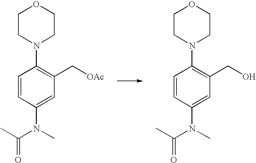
C1CN(C2=C(C[OAc])C=C(N(C)C(C)=O)C=C2)CCO1.C1CN(C2=C(CO)C=C(N(C)C(C)=O)C=C2)CCO1
